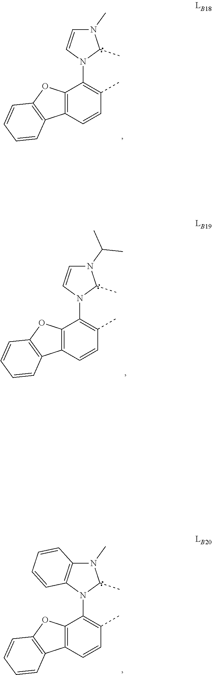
N1(C)C=CN(C2=C(C)C=CC3=C2OC2=C3C=CC=C2)C1C.N1(C(C)C)C=CN(C2=C(C)C=CC3=C2OC2=C3C=CC=C2)C1C.N1(C)C2=C(N(C3=C(C)C=CC4=C3OC3=C4C=CC=C3)C1C)C=CC=C2
